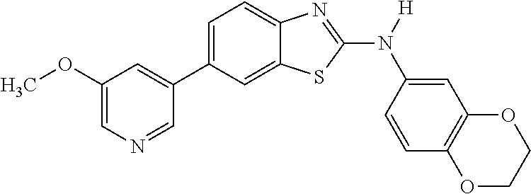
C1(OC)=CN=CC(C2=CC=C3C(=C2)SC(N([H])C2=CC4=C(C=C2)OCCO4)=N3)=C1
